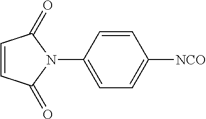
N1(C2=CC=C([NCO])C=C2)C(=O)C=CC1=O
